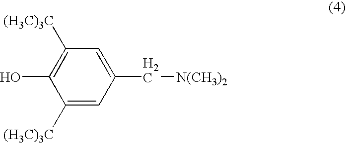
C1([(H3C)3C])=C(O)C([(H3C)3C])=CC(C[N(CH3)2])=C1
